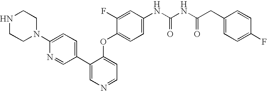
N1CCN(C2=CC=C(C3=CN=CC=C3OC3=CC=C(NC(NC(CC4=CC=C(F)C=C4)=O)=O)C=C3F)C=N2)CC1
